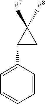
C1(C2=CC=CC=C2)CC1(C)C.[#8].[#7]
